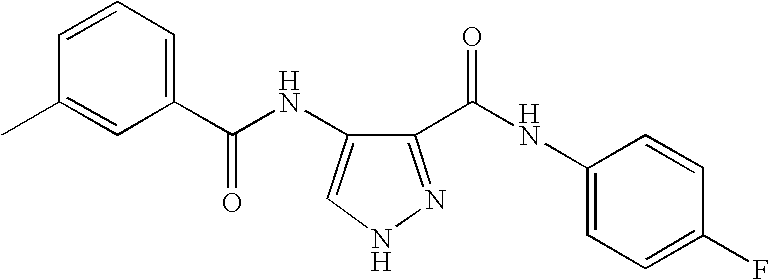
C1=CC=C(C(NC2=CNN=C2C(NC2=CC=C(F)C=C2)=O)=O)C=C1C
